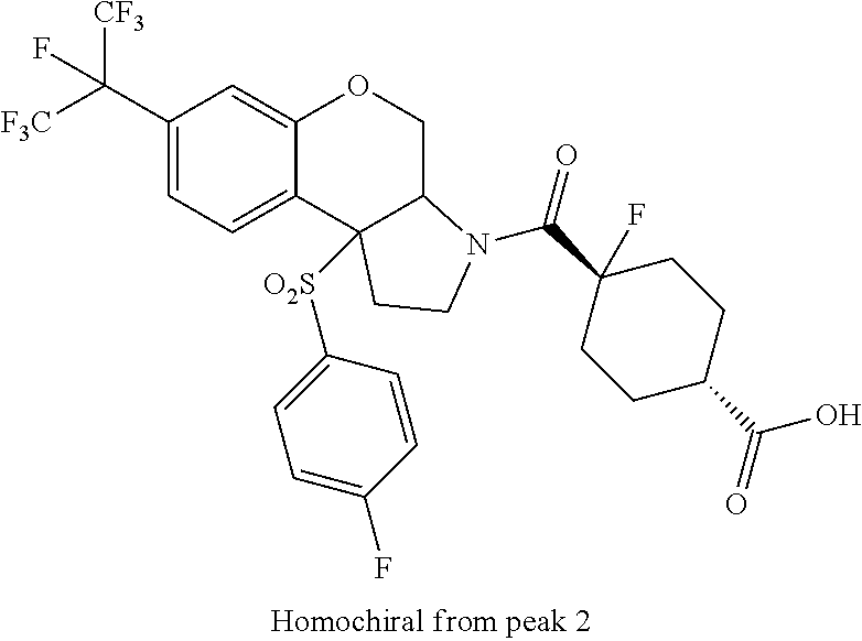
C1(C([F3C])([CF3])F)=CC=C2C(=C1)OCC1C2([O2S]C2=CC=C(F)C=C2)CCN1C(C1(F)CCC(C(=O)O)CC1)=O
